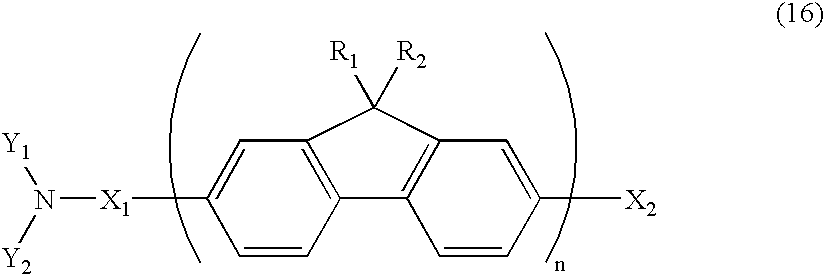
C1=CC2=C(C=C1[X1]N([Y1])[Y2])C([R1])([R2])C1=C2C=CC([X2])=C1
